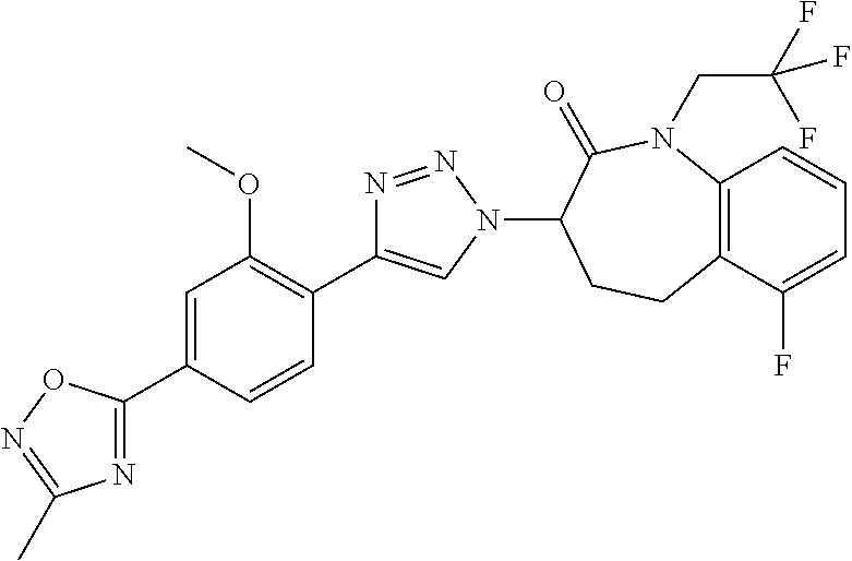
N1=C(C2=CC(OC)=C(C3=CN(C4CCC5=C(N(CC(F)(F)F)C4=O)C=CC=C5F)N=N3)C=C2)ON=C1C
